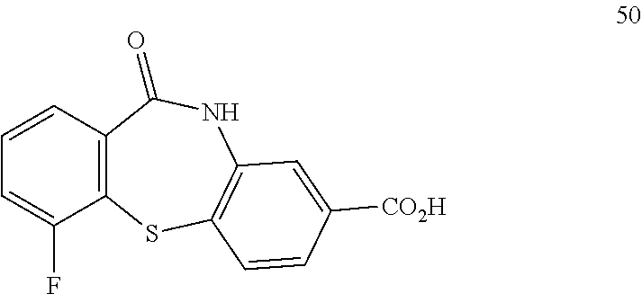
C12=C(C=CC=C1F)C(=O)NC1=C(S2)C=CC([CO2H])=C1
